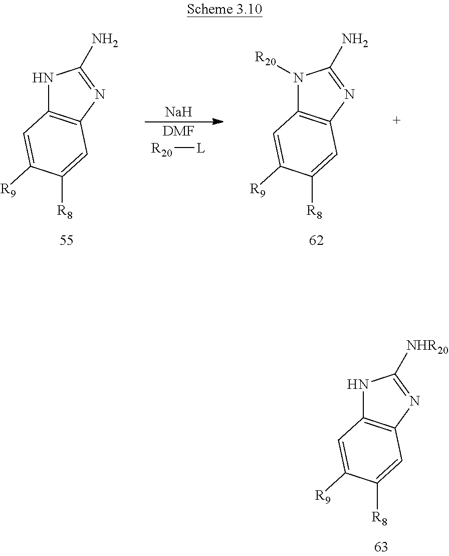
N1C2=C(N=C1N)C=C([R8])C([R9])=C2.[Na].[DMF].[R20][L].N1([R20])C2=C(N=C1N)C=C([R8])C([R9])=C2.N1C2=C(N=C1[NHR20])C=C([R8])C([R9])=C2
